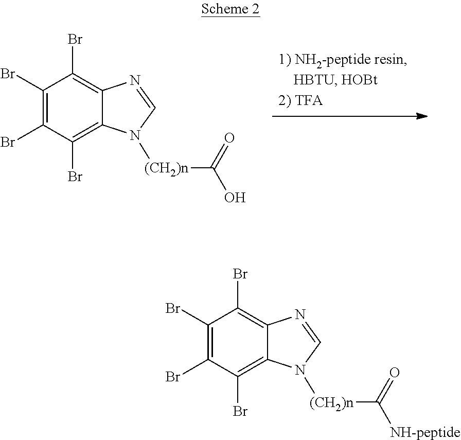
C1(Br)=C(Br)C(Br)=C2C(=C1Br)N=CN2[(CH2)n]C(O)=O.C1(Br)=C(Br)C(Br)=C2C(=C1Br)N=CN2[(CH2)n]C([NH-peptide])=O
